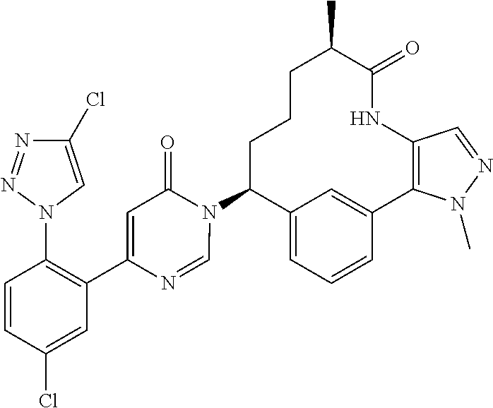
C12=CC=CC(=C1)C1=C(NC(=O)C(C)CCCC2N2C(=O)C=C(C3=C(N4C=C(Cl)N=N4)C=CC(Cl)=C3)N=C2)C=NN1C
